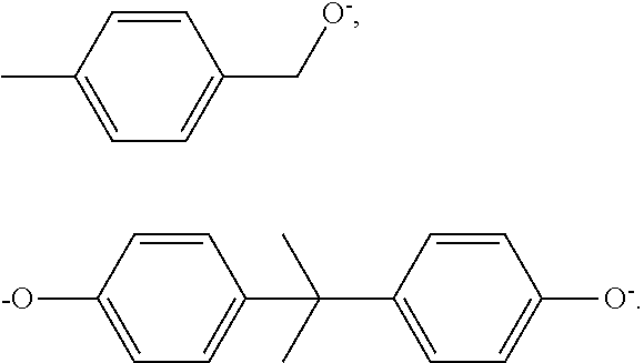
CC1=CC=C(C[O-])C=C1.[-O]C1=CC=C(C(C)(C)C2=CC=C([O-])C=C2)C=C1
